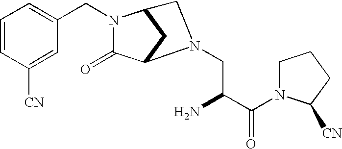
C1=CC([CN])=CC(CN2C(=O)C3CC2CN3CC(C(N2C([CN])CCC2)=O)N)=C1
